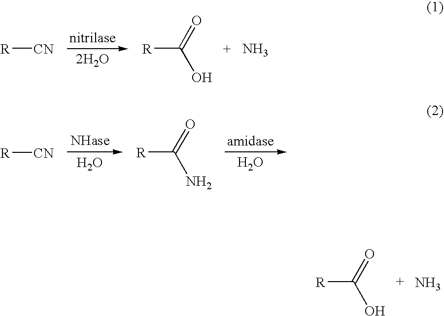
[2H2O].[R][CN].[R]C(=O)O.N.O.[R][CN].O.[R]C(=O)N.[R]C(=O)O.N
